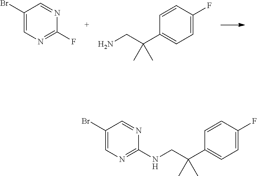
C1(Br)=CN=C(F)N=C1.C1=C(F)C=CC(C(C)(CN)C)=C1.C1=C(F)C=CC(C(C)(CNC2=NC=C(Br)C=N2)C)=C1
